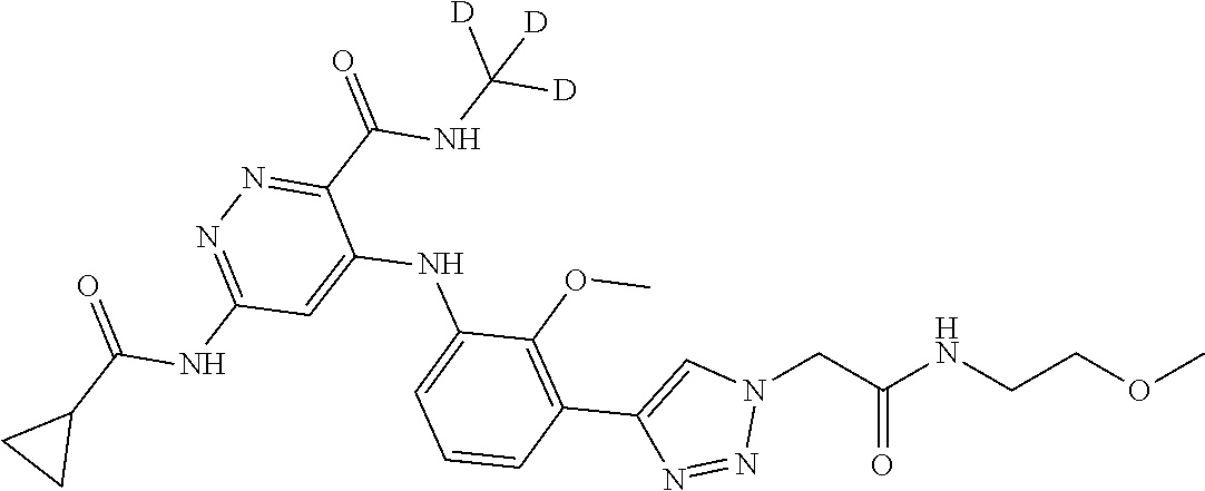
C(CNC(CN1C=C(C2=C(OC)C(NC3=CC(NC(=O)C4CC4)=NN=C3C(NC([D])([D])[D])=O)=CC=C2)N=N1)=O)OC
